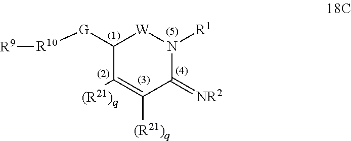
[R10]([G]C1C([(R21)q])=C([(R21)q])C(=[NR2])N([R1])[W]1)[R9]
